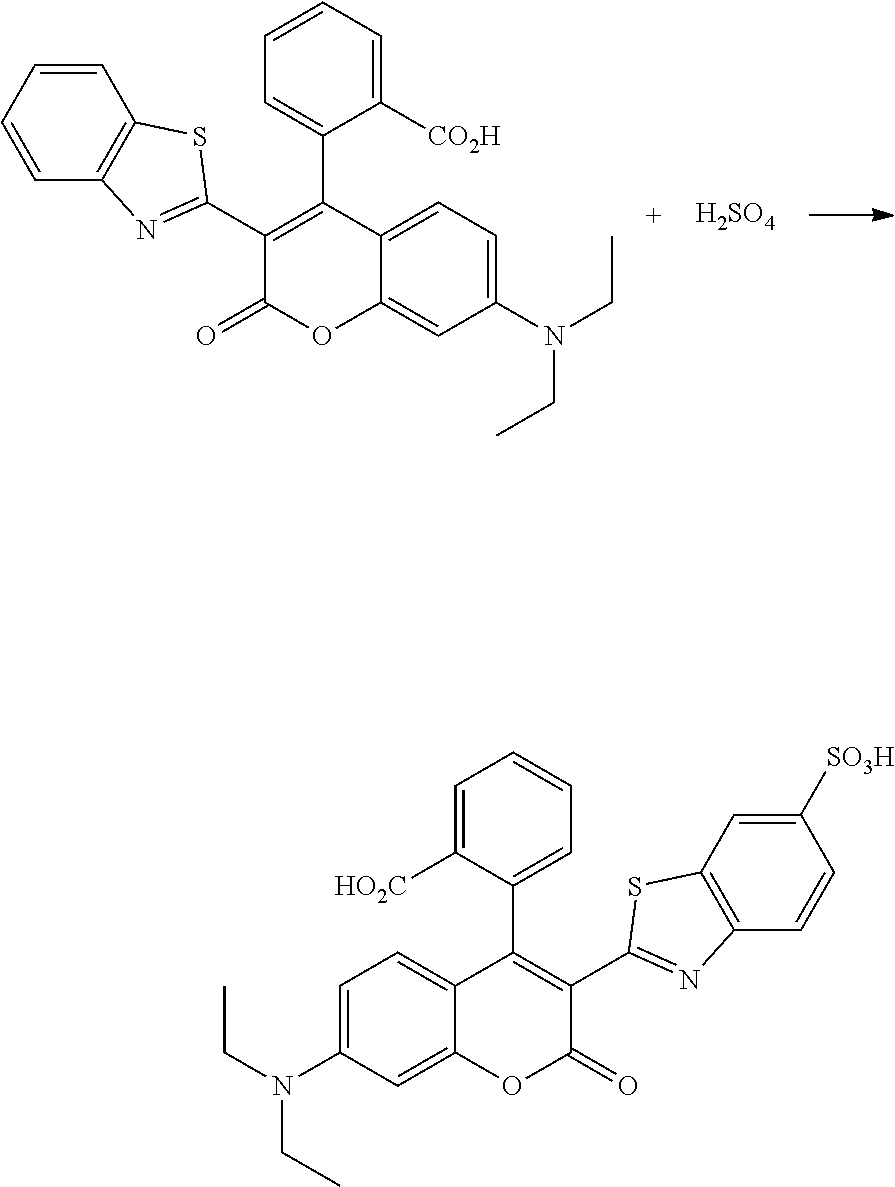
C1=C(N(CC)CC)C=C2C(=C1)C(C1=CC=CC=C1[HO2C])=C(C1=NC3=C(S1)C=C([SO3H])C=C3)C(=O)O2.C1=C(N(CC)CC)C=C2C(=C1)C(C1=CC=CC=C1[CO2H])=C(C1=NC3=C(S1)C=CC=C3)C(=O)O2.[H2SO4]
